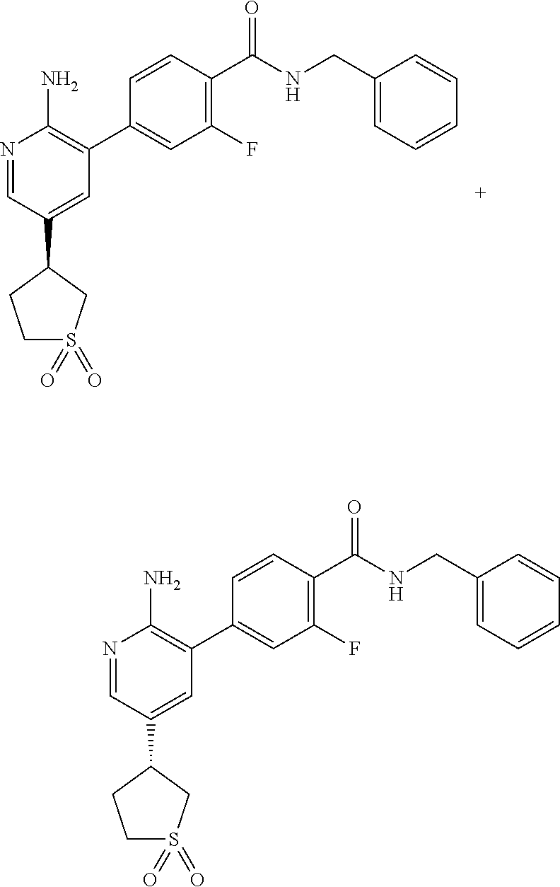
C1(C(NCC2=CC=CC=C2)=O)=C(F)C=C(C2=C(N)N=CC(C3CS(=O)(=O)CC3)=C2)C=C1.C1(C(NCC2=CC=CC=C2)=O)=C(F)C=C(C2=C(N)N=CC(C3CS(=O)(=O)CC3)=C2)C=C1
